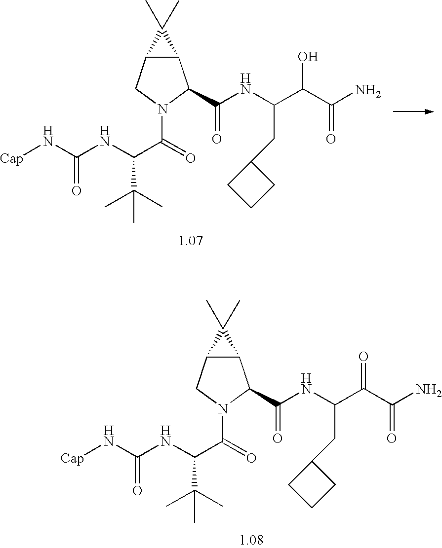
CC1(C)C2C1CN(C(C(NC(N[Cap])=O)C(C)(C)C)=O)C2C(NC(C(C(N)=O)O)CC1CCC1)=O.CC1(C)C2C1CN(C(C(NC(N[Cap])=O)C(C)(C)C)=O)C2C(NC(C(C(N)=O)=O)CC1CCC1)=O
